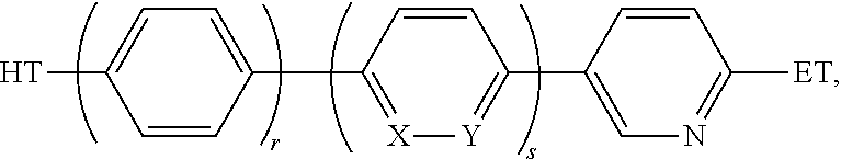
C1=CC(C2=[X][Y]=C(C3=CN=C([ET])C=C3)C=C2)=CC=C1[H]
